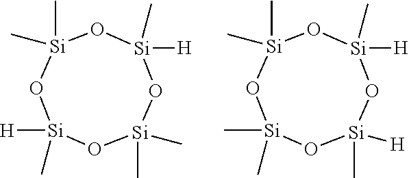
O1[Si](C)([H])O[Si](C)(C)O[Si]([H])(C)O[Si]1(C)C.O1[Si](C)([H])O[Si](C)(C)O[Si](C)(C)O[Si]1([H])C
